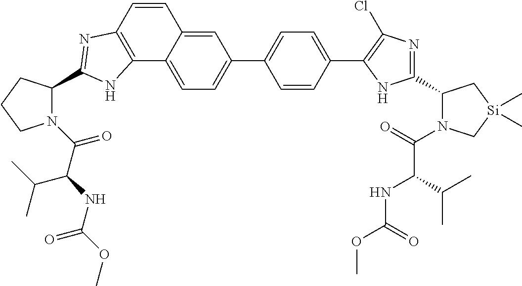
C1(C2=CC=C3C4=C(C=CC3=C2)N=C(C2N(C(C(NC(=O)OC)C(C)C)=O)CCC2)N4)=CC=C(C2=C(Cl)N=C(C3N(C(=O)C(C(C)C)NC(OC)=O)C[Si](C)(C)C3)N2)C=C1
